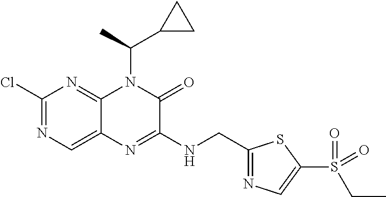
C1(Cl)=NC=C2C(=N1)N(C(C1CC1)C)C(=O)C(NCC1=NC=C(S(CC)(=O)=O)S1)=N2
